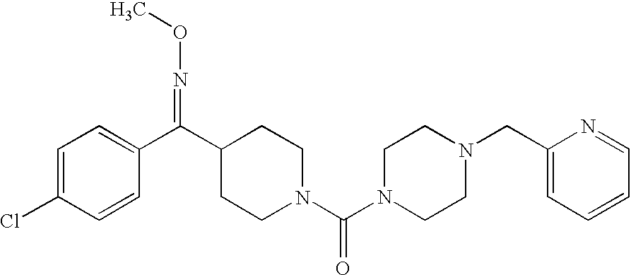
C1=C(Cl)C=CC(C(C2CCN(C(N3CCN(CC4=CC=CC=N4)CC3)=O)CC2)=NOC)=C1
